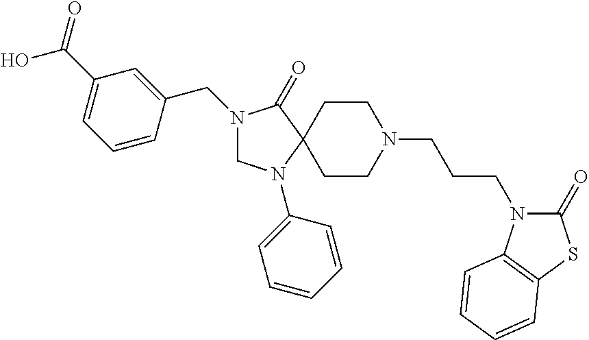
N1(CC2=CC(C(=O)O)=CC=C2)CN(C2=CC=CC=C2)C2(C1=O)CCN(CCCN1C(=O)SC3=C1C=CC=C3)CC2
